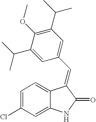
C1=C(Cl)C=C2C(=C1)C(=CC1=CC(C(C)C)=C(OC)C(C(C)C)=C1)C(=O)N2
